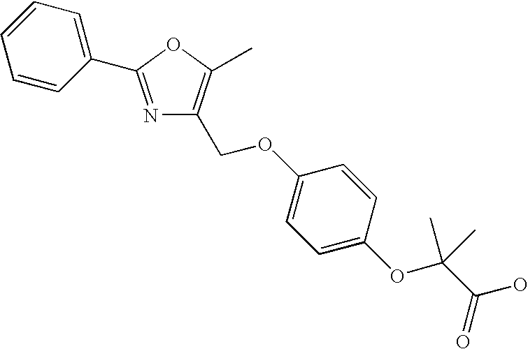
N1=C(C2=CC=CC=C2)OC(C)=C1COC1=CC=C(OC(C(O)=O)(C)C)C=C1
